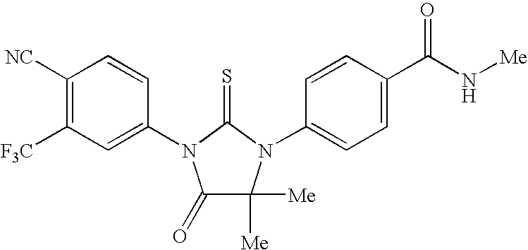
C1([NC])=C([F3C])C=C(N2C(=O)C([Me])([Me])N(C3=CC=C(C(N[Me])=O)C=C3)C2=S)C=C1
